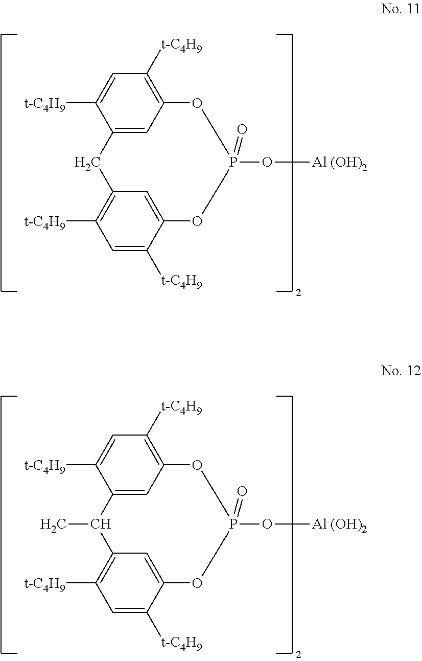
C1=C2C([t-C4H9])=CC([t-C4H9])=C1OP(=O)(O[Al (OH)2])OC1=CC(=C([t-C4H9])C=C1[t-C4H9])C2.C1=C2C([t-C4H9])=CC([t-C4H9])=C1OP(=O)(O[Al (OH)2])OC1=CC(=C([t-C4H9])C=C1[t-C4H9])C2C
